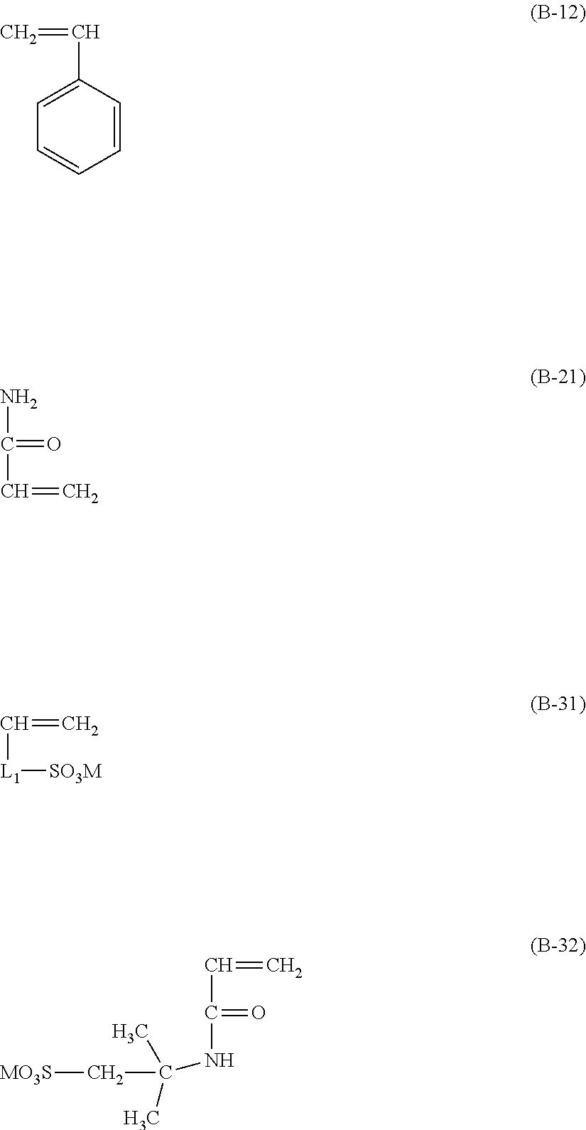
C(C1=CC=CC=C1)=C.NC(C=C)=O.C(=C)[L1][SO3M].C(=C)C(=O)NC(C[MO3S])(C)C
